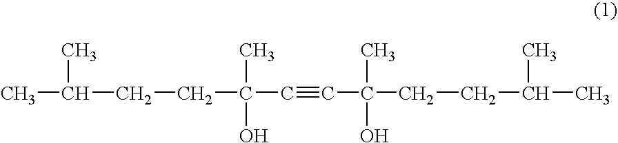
CC(C)CCC(C)(C#CC(C)(O)CCC(C)C)O
